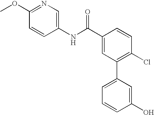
C1=CC(C(NC2=CN=C(OC)C=C2)=O)=CC(C2=CC=CC(O)=C2)=C1Cl
